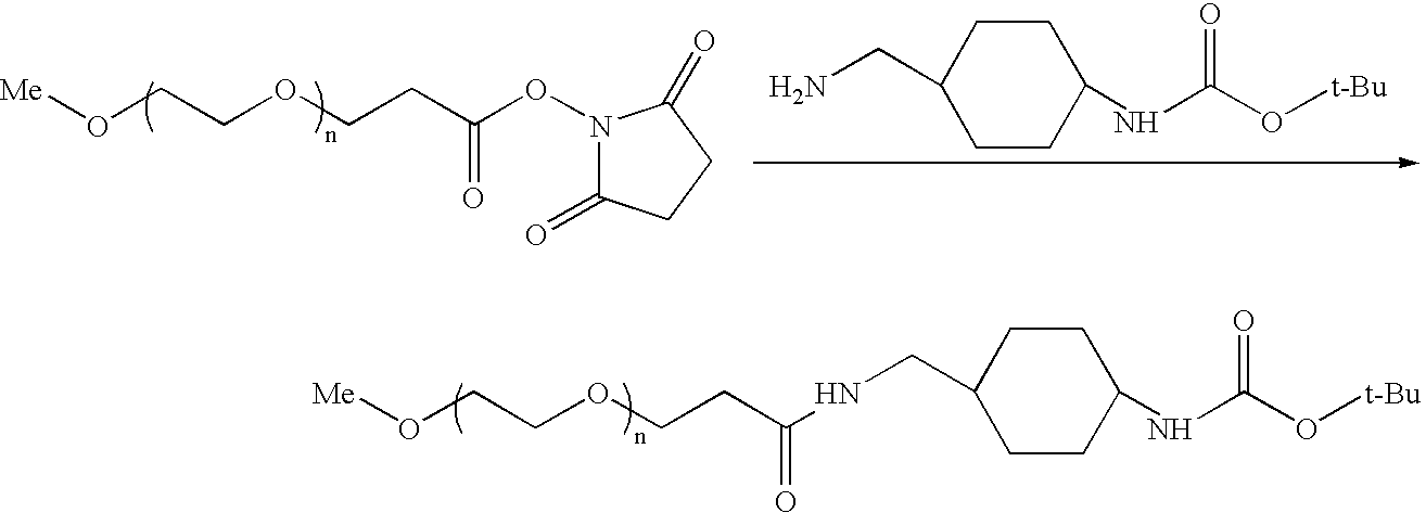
[Me]OCCOCCC(NCC1CCC(NC(=O)O[t-Bu])CC1)=O.NCC1CCC(NC(O[t-Bu])=O)CC1.[Me]OCCOCCC(ON1C(=O)CCC1=O)=O
